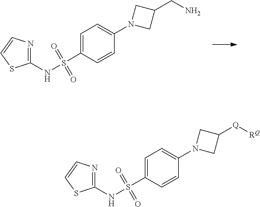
N(S(=O)(=O)C1=CC=C(N2CC(CN)C2)C=C1)C1=NC=CS1.N(S(=O)(=O)C1=CC=C(N2CC([Q][RQ])C2)C=C1)C1=NC=CS1
